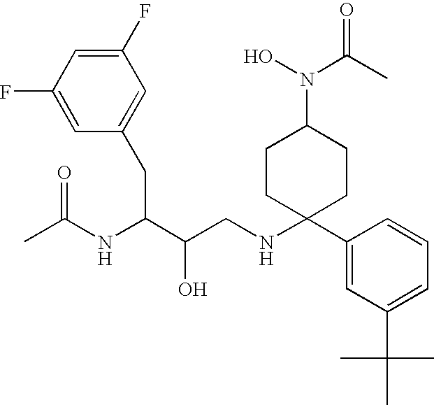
C1(F)=CC(F)=CC(CC(C(CNC2(C3=CC(C(C)(C)C)=CC=C3)CCC(N(O)C(C)=O)CC2)O)NC(C)=O)=C1
